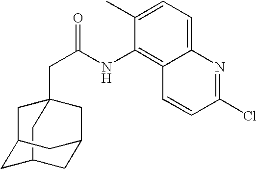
C12(CC(=O)NC3=C4C(=CC=C3C)N=C(Cl)C=C4)CC3CC(C1)CC(C3)C2
